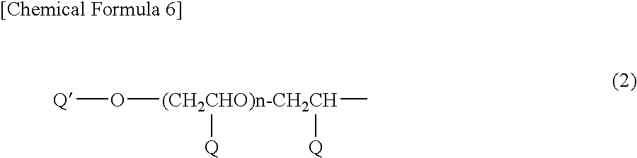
[Q]O[(CH2CHO)n-CH2CH]([Q])([Q])C
